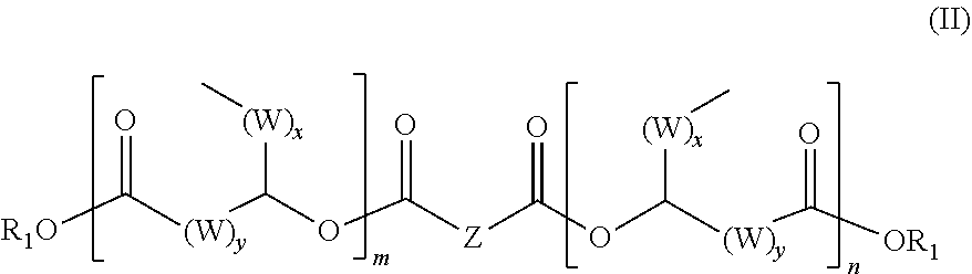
[Z](C(OC([(W)y]C([OR1])=O)[(W)x]C)=O)C(OC([(W)y]C([R1O])=O)[(W)x]C)=O
